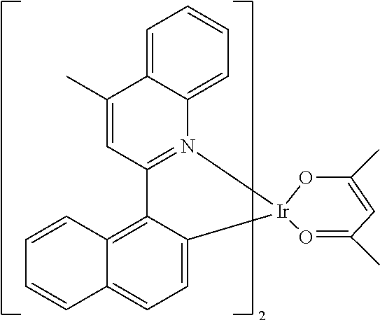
C1(C)=CC2=N(C3=CC=CC=C13)[Ir]1(C3=CC=C4C(=C23)C=CC=C4)O=C(C)C=C(C)O1
